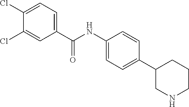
C1(NC(C2=CC=C(Cl)C(Cl)=C2)=O)=CC=C(C2CNCCC2)C=C1
